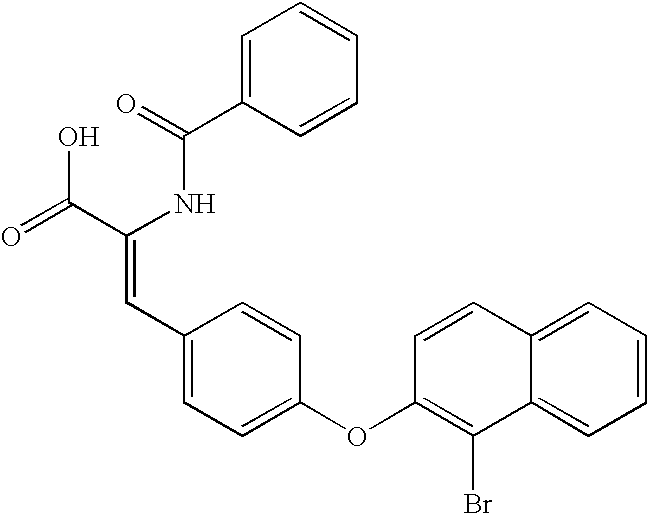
C1=C(C(=O)NC(C(=O)O)=CC2=CC=C(OC3=C(Br)C4=CC=CC=C4C=C3)C=C2)C=CC=C1
